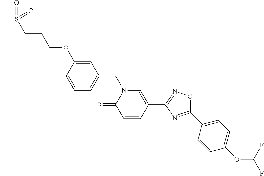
C1=CC(OCCCS(C)(=O)=O)=CC(CN2C(=O)C=CC(C3=NOC(C4=CC=C(OC(F)F)C=C4)=N3)=C2)=C1
